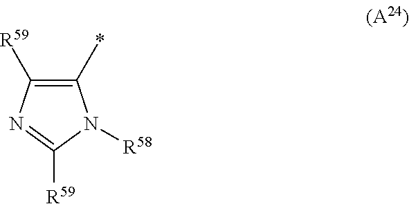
C1([R59])=C(*)N([R58])C([R59])=N1
